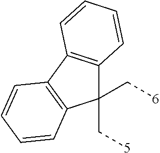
C1(C[5])(C[6])C2=C(C3=C1C=CC=C3)C=CC=C2
